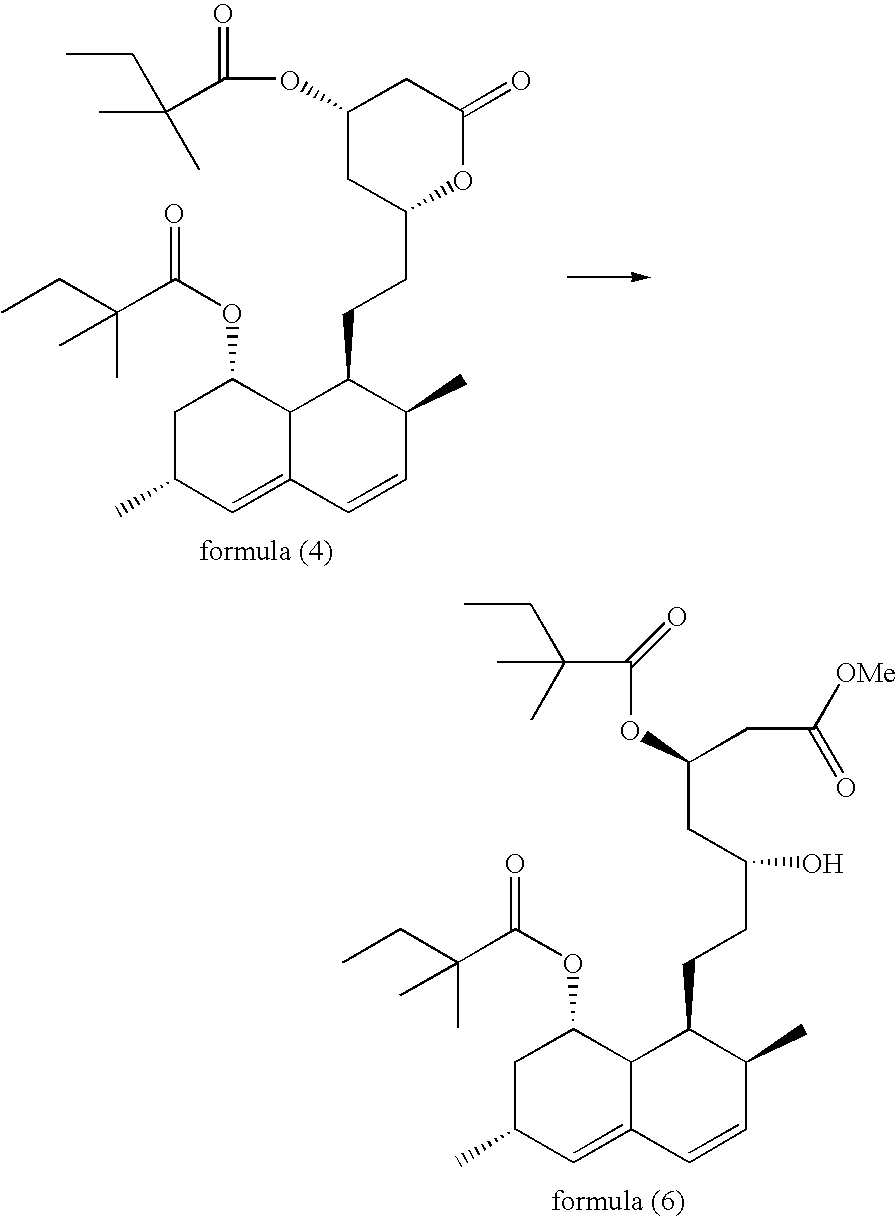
C1C(C)C=C2C(C1OC(=O)C(CC)(C)C)C(CCC(O)CC(CC([OMe])=O)OC(C(C)(CC)C)=O)C(C)C=C2.C1C(C)C=C2C(C1OC(=O)C(CC)(C)C)C(CCC1OC(=O)CC(OC(=O)C(CC)(C)C)C1)C(C)C=C2
